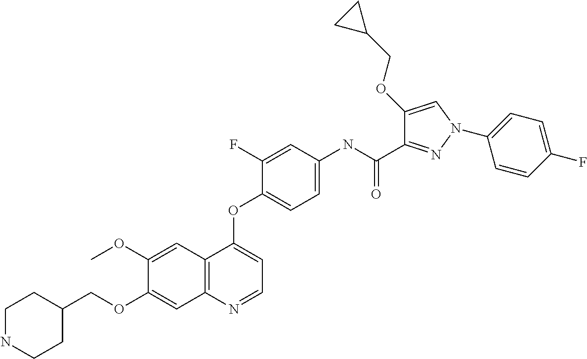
C1(OC)=CC2=C(C=C1OCC1CCNCC1)N=CC=C2OC1=CC=C(NC(C2=NN(C3=CC=C(F)C=C3)C=C2OCC2CC2)=O)C=C1F
